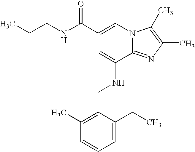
C1(C(NCCC)=O)=CN2C(=NC(C)=C2C)C(NCC2=C(C)C=CC=C2CC)=C1
